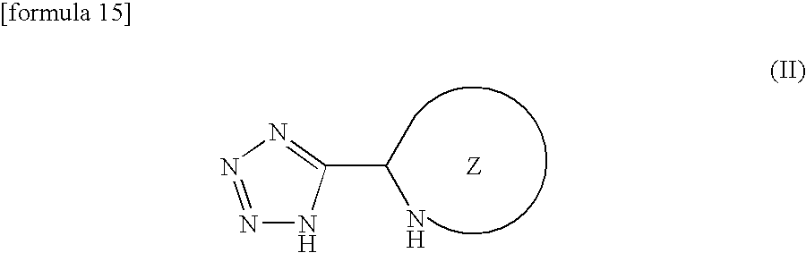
[Z].N1=NN=C(C(C)N)N1
